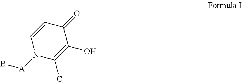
C1=CN([A]B)C(C)=C(O)C1=O
